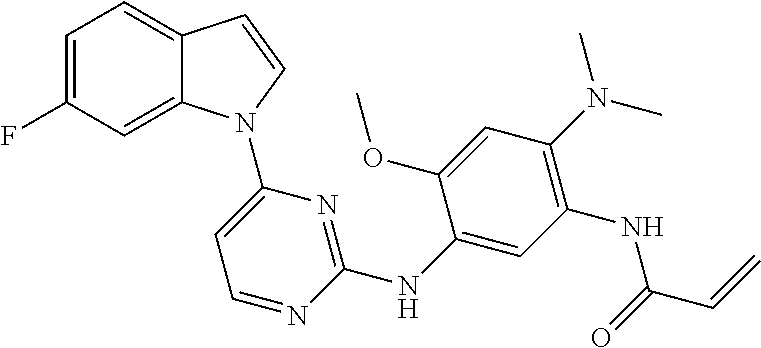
C1(NC2=NC(N3C4=CC(F)=CC=C4C=C3)=CC=N2)=CC(NC(C=C)=O)=C(N(C)C)C=C1OC
